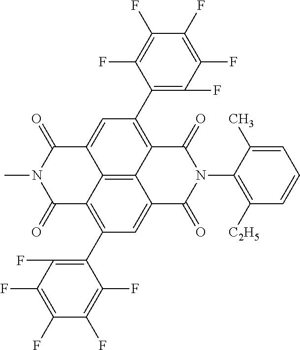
C12=C(C3=C(F)C(F)=C(F)C(F)=C3F)C=C3C4=C1C(=CC(C1=C(F)C(F)=C(F)C(F)=C1F)=C4C(=O)N(C1=C([C2H5])C=CC=C1C)C3=O)C(=O)N(C)C2=O
